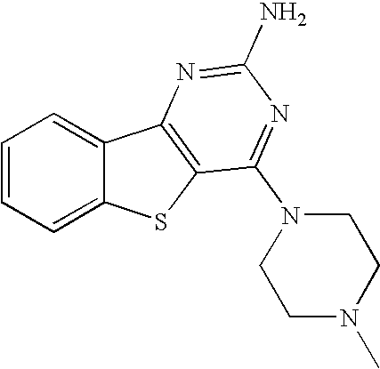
C1=CC=C2C(=C1)C1=C(S2)C(N2CCN(C)CC2)=NC(N)=N1
